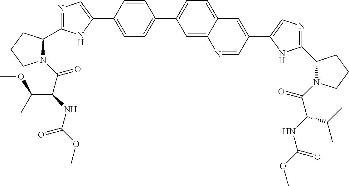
C1=C(C2=CN=C(C3N(C(C(NC(OC)=O)C(OC)C)=O)CCC3)N2)C=CC(C2=CC=C3C(=C2)N=CC(C2=CN=C(C4N(C(C(NC(OC)=O)C(C)C)=O)CCC4)N2)=C3)=C1
